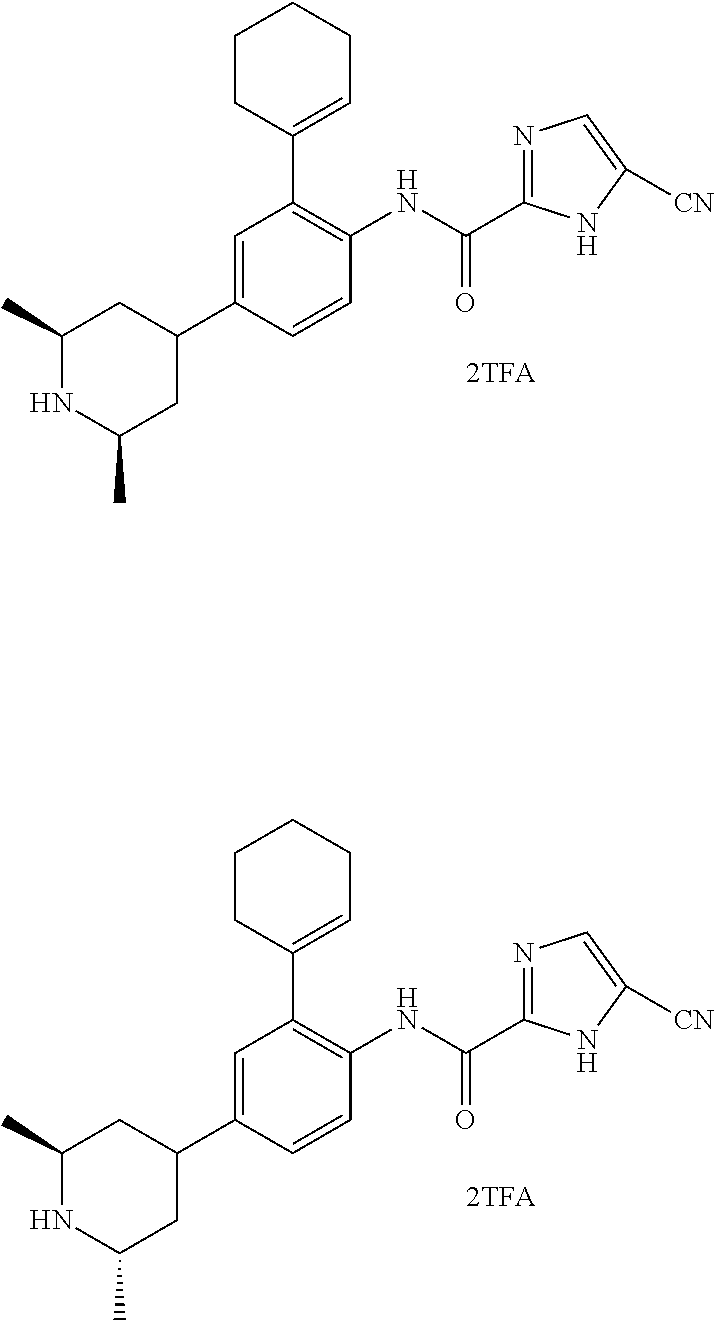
C1(C2=CCCCC2)=C(NC(C2=NC=C([CN])N2)=O)C=CC(C2CC(C)NC(C)C2)=C1.C1(C2=CCCCC2)=C(NC(C2=NC=C([CN])N2)=O)C=CC(C2CC(C)NC(C)C2)=C1
